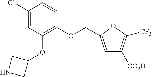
C1(OCC2=CC([CO2H])=C([CF3])O2)=C(OC2CNC2)C=C(Cl)C=C1
